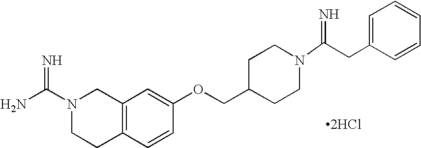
N1(C(N)=N)CCC2=C(C1)C=C(OCC1CCN(C(=N)CC3=CC=CC=C3)CC1)C=C2.[2HCl]
